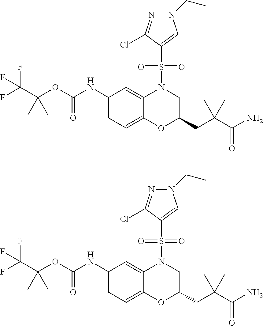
C1(NC(OC(C(F)(F)F)(C)C)=O)=CC=C2C(=C1)N(S(C1=CN(CC)N=C1Cl)(=O)=O)CC(CC(C(N)=O)(C)C)O2.C1(NC(OC(C(F)(F)F)(C)C)=O)=CC=C2C(=C1)N(S(C1=CN(CC)N=C1Cl)(=O)=O)CC(CC(C(N)=O)(C)C)O2
